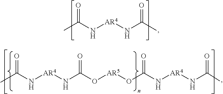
CC(N[AR4]NC(C)=O)=O.CC(N[AR4]NC(O[AR5]OC(N[AR4]NC(C)=O)=O)=O)=O
